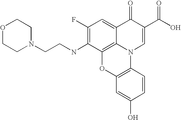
C1(F)=C(NCCN2CCOCC2)C2=C3C(=C1)C(=O)C(C(O)=O)=CN3C1=C(O2)C=C(O)C=C1
